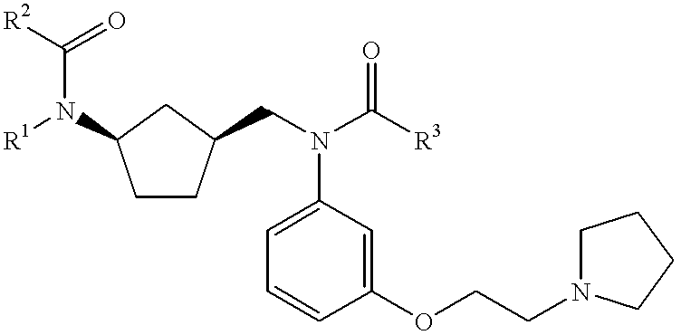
C1CC(CN(C([R3])=O)C2=CC=CC(OCCN3CCCC3)=C2)CC1N(C(=O)[R2])[R1]
